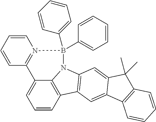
C1=CC2=C3C(=C1)C1=N(C=CC=C1)B(C1=CC=CC=C1)(C1=CC=CC=C1)N3C1=C2C=C2C(=C1)C(C)(C)C1=C2C=CC=C1
